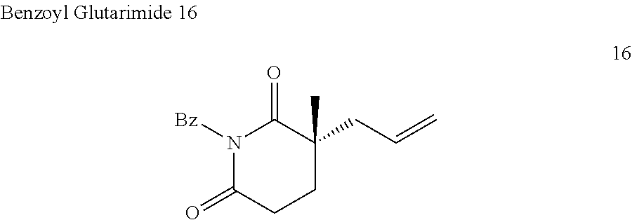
N1([Bz])C(=O)CCC(C)(CC=C)C1=O
